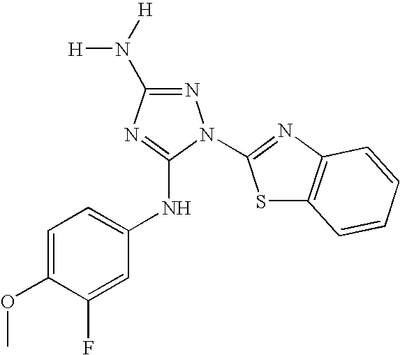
N1=C(N([H])[H])N=C(NC2=CC=C(OC)C(F)=C2)N1C1=NC2=C(S1)C=CC=C2
